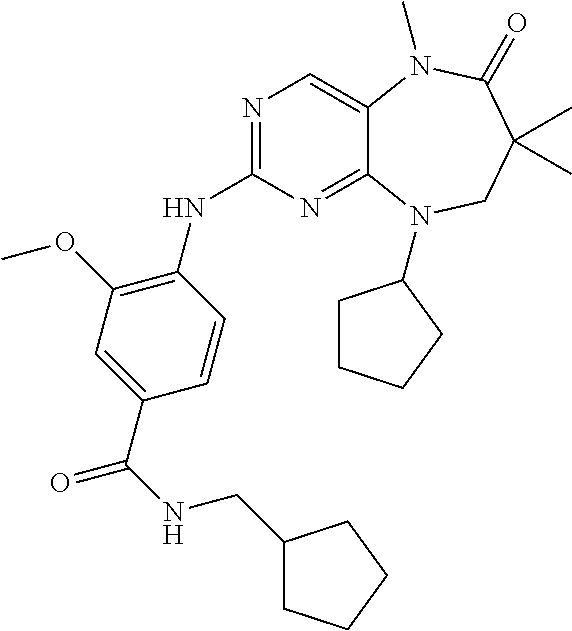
N1=C(NC2=C(OC)C=C(C(NCC3CCCC3)=O)C=C2)N=C2C(=C1)N(C)C(=O)C(C)(C)CN2C1CCCC1
